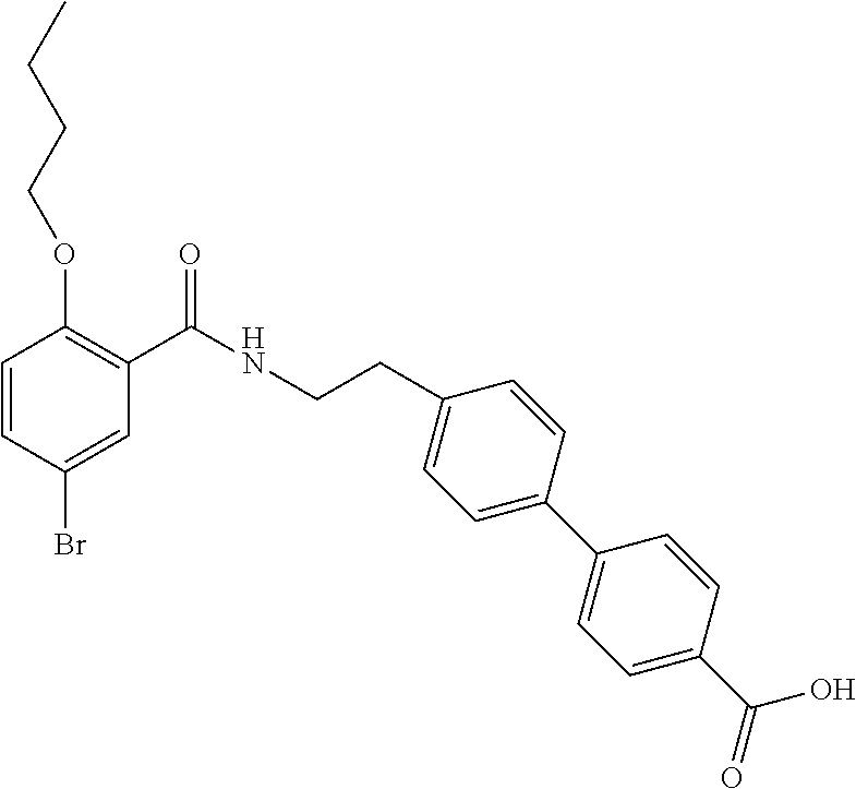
C1=CC(Br)=CC(C(NCCC2=CC=C(C3=CC=C(C(=O)O)C=C3)C=C2)=O)=C1OCCCC
